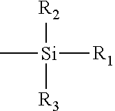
C[Si]([R2])([R3])[R1]
